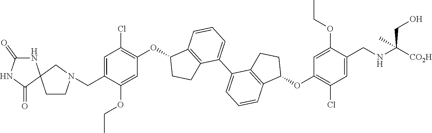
C1=C(OCC)C(CN2CCC3(C2)NC(=O)NC3=O)=CC(Cl)=C1OC1C2=C(C(C3=CC=CC4=C3CCC4OC3=C(Cl)C=C(CNC([CO2H])(C)CO)C(OCC)=C3)=CC=C2)CC1
